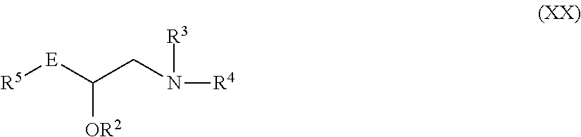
[R5][E]C([OR2])CN([R4])[R3]
